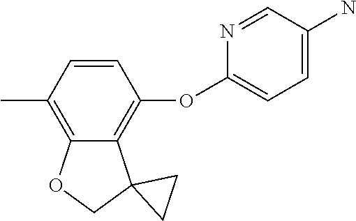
CC1=C2C(=C(OC3=CC=C(N)C=N3)C=C1)C1(CO2)CC1
